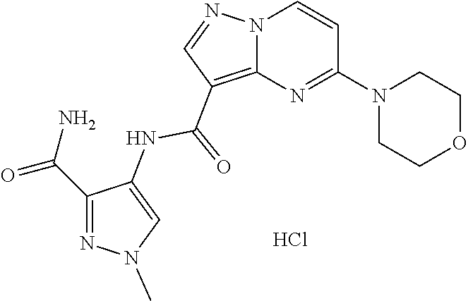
N1(C)C=C(NC(=O)C2=C3N(C=CC(N4CCOCC4)=N3)N=C2)C(C(N)=O)=N1.Cl
